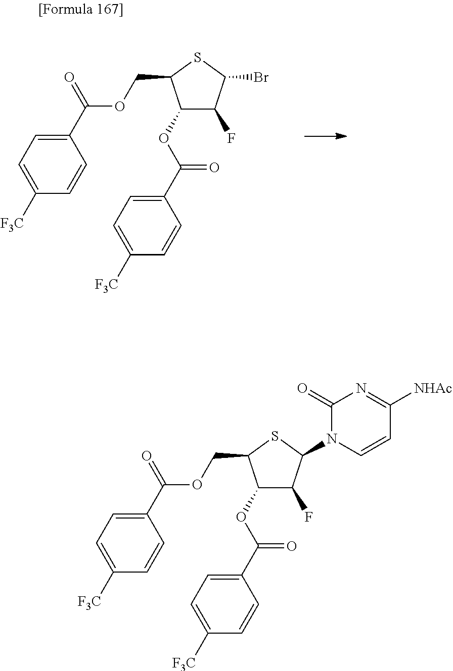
C(OC(C1=CC=C([F3C])C=C1)=O)C1C(OC(C2=CC=C([F3C])C=C2)=O)C(F)C(N2C=CC([NHAc])=NC2=O)S1.C(OC(C1=CC=C([F3C])C=C1)=O)C1C(OC(C2=CC=C([F3C])C=C2)=O)C(F)C(Br)S1
